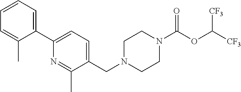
C1(C2=CC=C(CN3CCN(C(OC([CF3])[CF3])=O)CC3)C(C)=N2)=CC=CC=C1C
